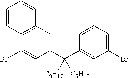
C12=C(C3=C(C(Br)=C1)C=CC=C3)C1=CC=C(Br)C=C1C2([C8H17])[C8H17]
